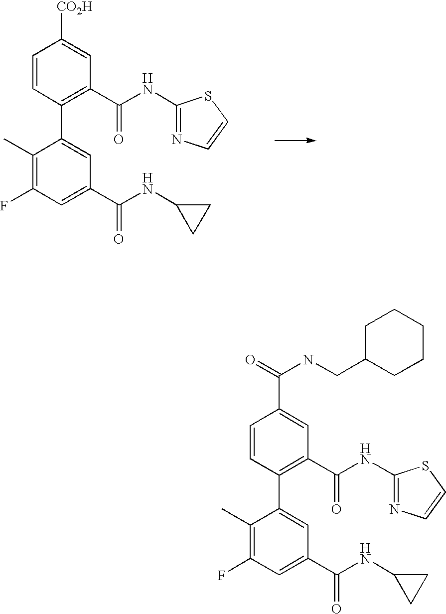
C1(C)=C(F)C=C(C(=O)NC2CC2)C=C1C1=C(C(NC2=NC=CS2)=O)C=C([CO2H])C=C1.C1(C)=C(F)C=C(C(=O)NC2CC2)C=C1C1=C(C(NC2=NC=CS2)=O)C=C(C(=O)NCC2CCCCC2)C=C1
